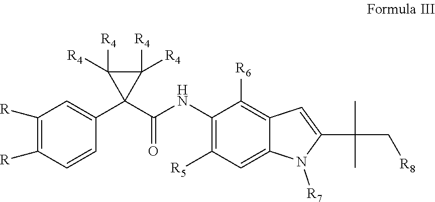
C1([R])=C([R])C=CC(C2(C(=O)NC3=C([R5])C=C4C(=C3[R6])C=C(C(C[R8])(C)C)N4[R7])C([R4])([R4])C2([R4])[R4])=C1
